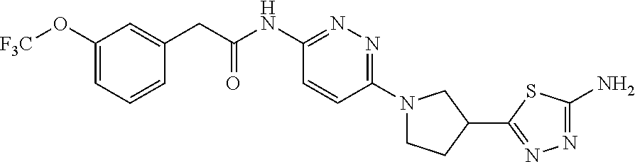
C1(O[F3C])=CC=CC(CC(NC2=NN=C(N3CCC(C4=NN=C(N)S4)C3)C=C2)=O)=C1
